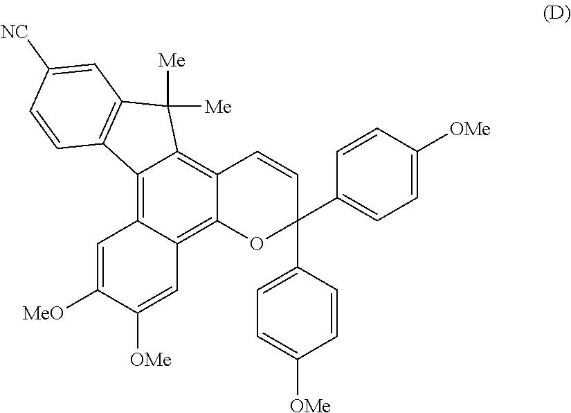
C1=C([MeO])C([OMe])=CC2=C3C(=C4C(=C12)C1=C(C4([Me])[Me])C=C([NC])C=C1)C=CC(C1=CC=C([OMe])C=C1)(C1=CC=C([OMe])C=C1)O3
